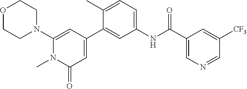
O1CCN(C2=CC(C3=CC(NC(C4=CN=CC([CF3])=C4)=O)=CC=C3C)=CC(=O)N2C)CC1
